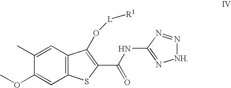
C1(C)=CC2=C(C=C1OC)SC(C(NC1=N[NH]N=N1)=O)=C2O[L][R1]
